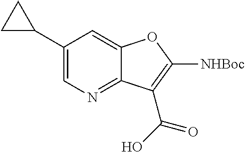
C1C(C2=CN=C3C(=C2)OC([NHBoc])=C3C(O)=O)C1
